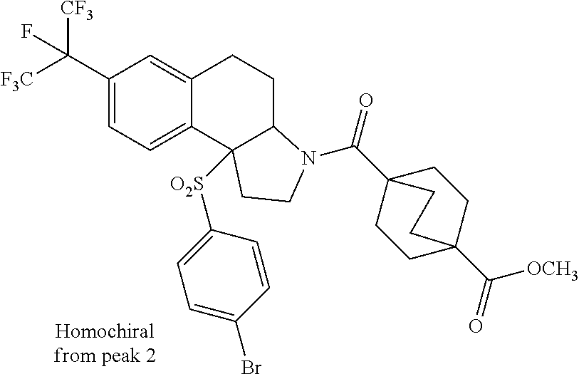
C1(C([F3C])([CF3])F)=CC=C2C(=C1)CCC1C2([O2S]C2=CC=C(Br)C=C2)CCN1C(=O)C12CCC(C(=O)[OCH3])(CC1)CC2
